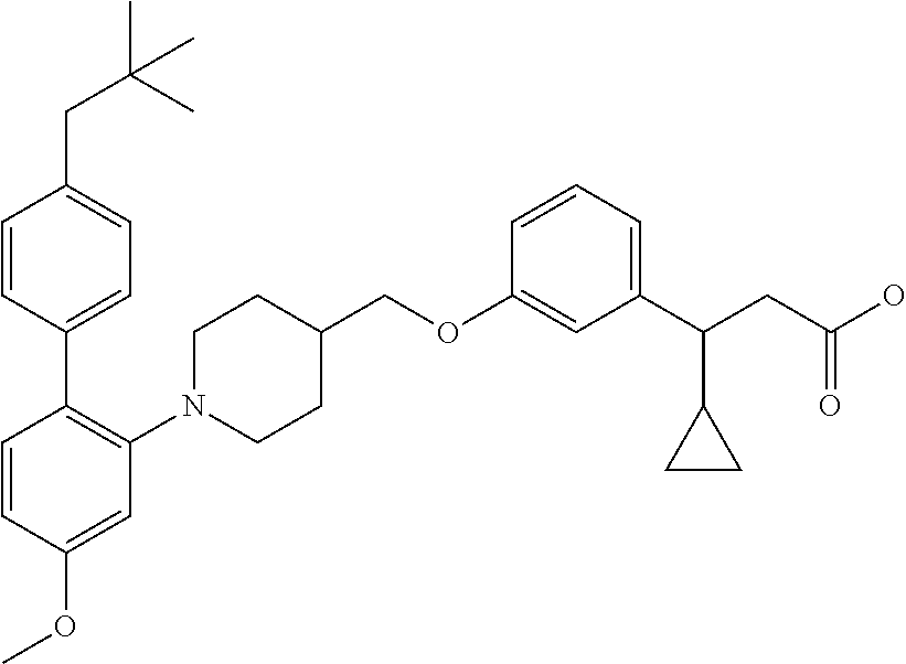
C1(OCC2CCN(C3=C(C4=CC=C(CC(C)(C)C)C=C4)C=CC(OC)=C3)CC2)=CC(C(CC(O)=O)C2CC2)=CC=C1
